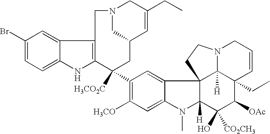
C1(Br)=CC=C2C(=C1)C1=C(N2)C([H3CO2C])(C2=C([H3CO])C=C3C(=C2)C24C([H])(N3C)C(O)([CO2CH3])C([OAc])C3(CC)C2([H])N(CC=C3)CC4)CC2C=C(CC)CN(C2)C1
